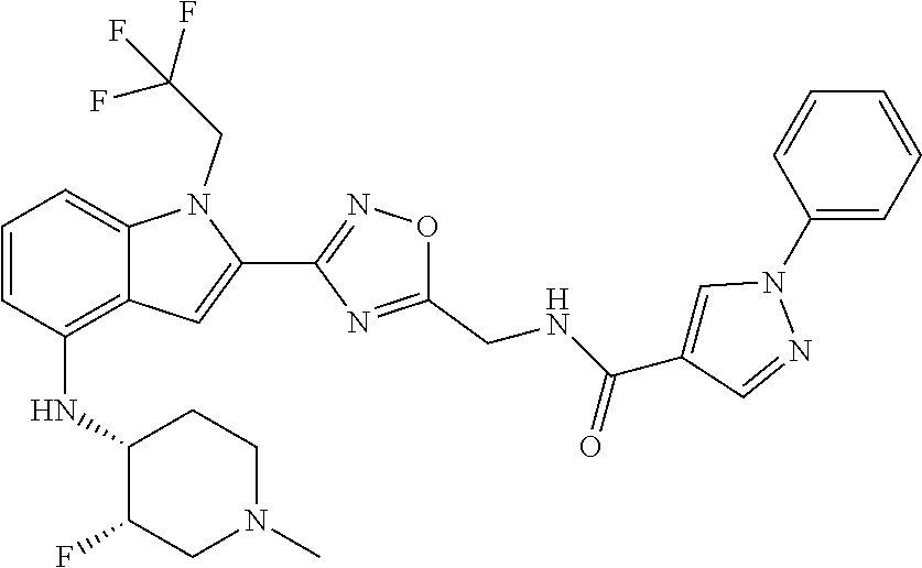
C1=CC(NC2C(F)CN(C)CC2)=C2C(=C1)N(CC(F)(F)F)C(C1=NOC(CNC(C3=CN(C4=CC=CC=C4)N=C3)=O)=N1)=C2
